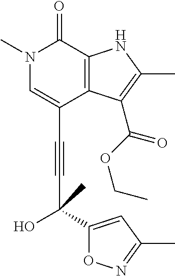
C(C1=CN(C)C(=O)C2=C1C(C(OCC)=O)=C(C)N2)#CC(O)(C)C1=CC(C)=NO1
